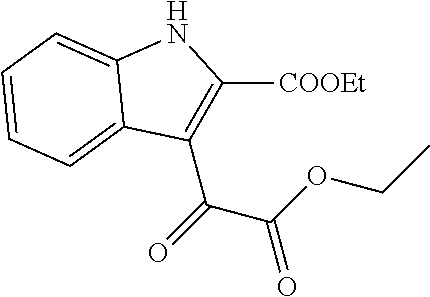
[COOEt]C1=C(C(=O)C(OCC)=O)C2=CC=CC=C2N1
